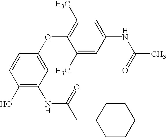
C1(O)=C(NC(=O)CC2CCCCC2)C=C(OC2=C(C)C=C(NC(=O)C)C=C2C)C=C1
